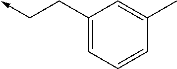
C(->C)CC1=CC=CC(C)=C1
